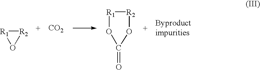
[R2]1[R1]O1.[CO2].[R2]1OC(=O)O[R1]1
